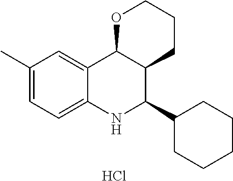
C12=CC(C)=CC=C1NC(C1CCCCC1)C1C2OCCC1.Cl
